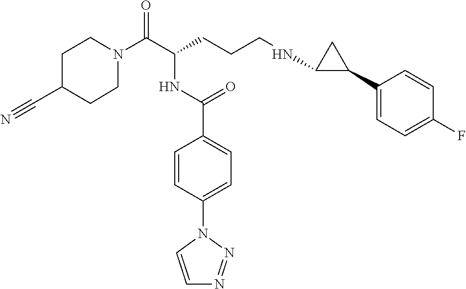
C1N(C(C(CCCNC2C(C3=CC=C(F)C=C3)C2)NC(C2=CC=C(N3C=CN=N3)C=C2)=O)=O)CCC(C#N)C1
